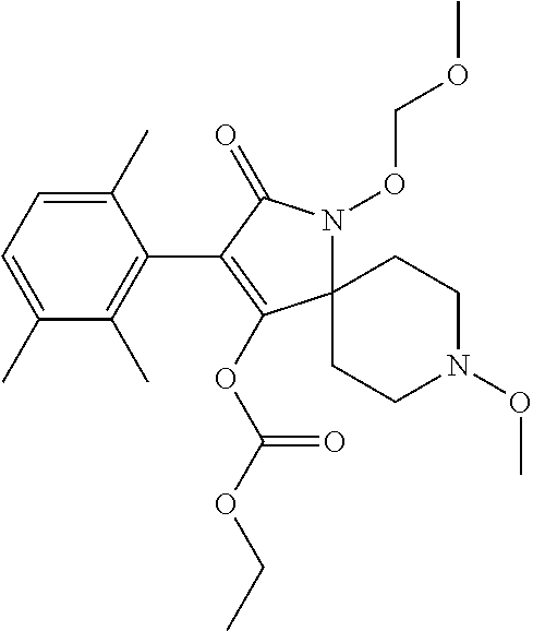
C1(C)=CC=C(C)C(C)=C1C1=C(OC(OCC)=O)C2(N(OCOC)C1=O)CCN(OC)CC2
